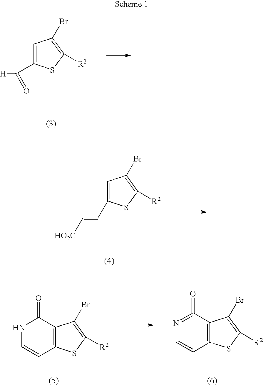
C1=C(C(=O)[H])SC([R2])=C1Br.C1=C(C=C[HO2C])SC([R2])=C1Br.N1C=CC2=C(C1=O)C(Br)=C([R2])S2.N1=C(=O)C2=C(C=C1)SC([R2])=C2Br
